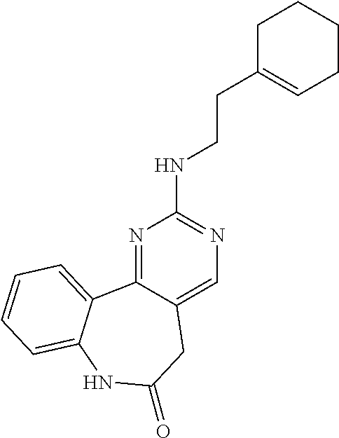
N1=C2C(=CN=C1NCCC1=CCCCC1)CC(=O)NC1=CC=CC=C21
